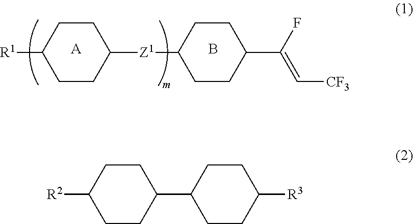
[R1]C1CCC([Z1]C2CCC(C(F)=C[CF3])CC2)CC1.[A].B.C1CC(C2CCC([R3])CC2)CCC1[R2]
